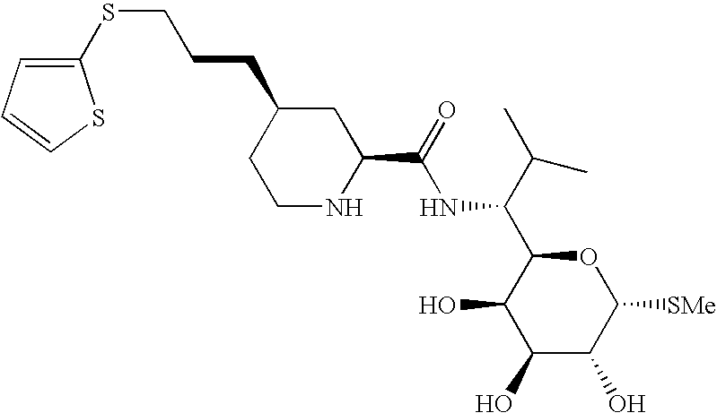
C1(O)C(O)C([SMe])OC(C(C(C)C)NC(C2CC(CCCSC3=CC=CS3)CCN2)=O)C1O
